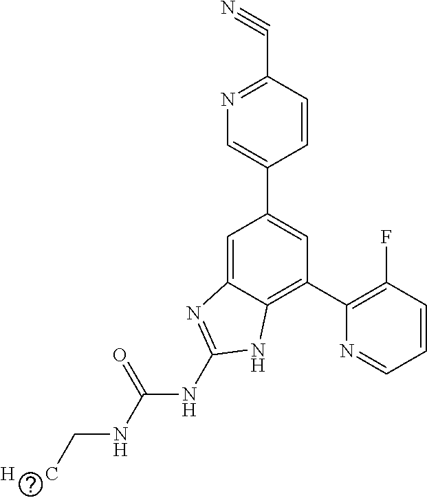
C1=CC(C#N)=NC=C1C1=CC(C2=C(F)C=CC=N2)=C2C(=C1)N=C(NC(NC[H      C])=O)N2
